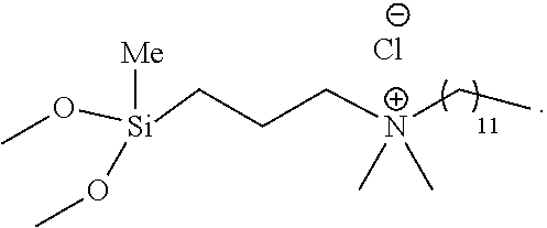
[Cl-].C(CC[Si](OC)(OC)[Me])[N+](C)(C)CC
